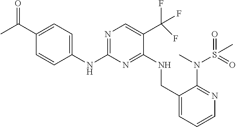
N(C1=NC=C(C(F)(F)F)C(NCC2=CC=CN=C2N(C)S(=O)(C)=O)=N1)C1=CC=C(C(C)=O)C=C1
